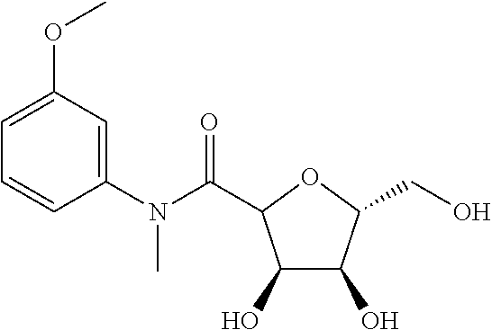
C1(O)C(O)C(CO)OC1C(N(C1=CC(OC)=CC=C1)C)=O
